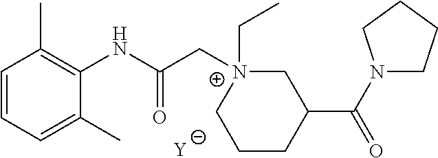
[Y].C1=CC=C(C)C(NC(C[N+]2(CC)CC(C(N3CCCC3)=O)CCC2)=O)=C1C
